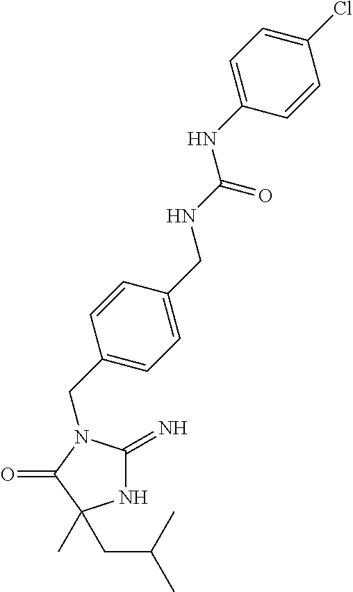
N1C(=N)N(CC2=CC=C(CNC(=O)NC3=CC=C(Cl)C=C3)C=C2)C(=O)C1(C)CC(C)C
